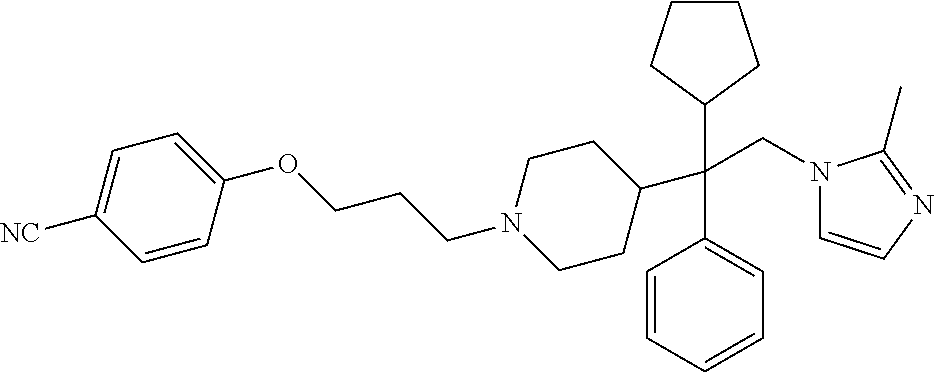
C1(C(C2=CC=CC=C2)(CN2C=CN=C2C)C2CCCC2)CCN(CCCOC2=CC=C([NC])C=C2)CC1
